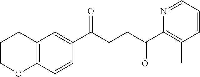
C1(C(CCC(C2=C(C)C=CC=N2)=O)=O)=CC2=C(C=C1)OCCC2
